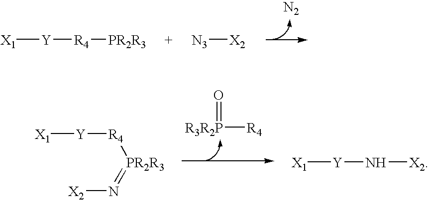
[N2].[X1][Y][R4][PR2R3].[N3][X2].O=[R3R2P][R4].[X1][Y][R4][PR2R3]=N[X2].[X1][Y]N[X2]
